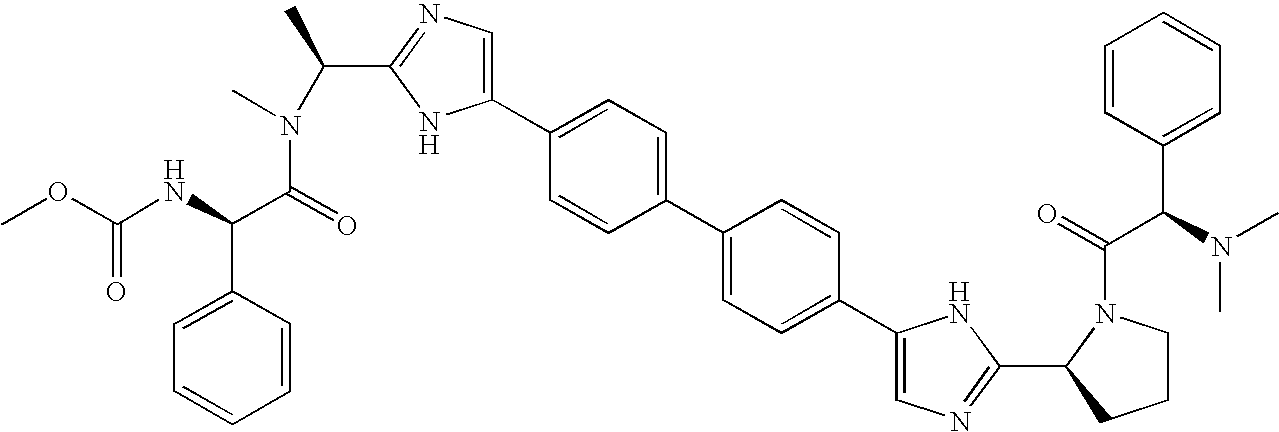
C1(C2=CN=C(C(N(C(=O)C(NC(OC)=O)C3=CC=CC=C3)C)C)N2)=CC=C(C2=CC=C(C3=CN=C(C4CCCN4C(=O)C(N(C)C)C4=CC=CC=C4)N3)C=C2)C=C1
